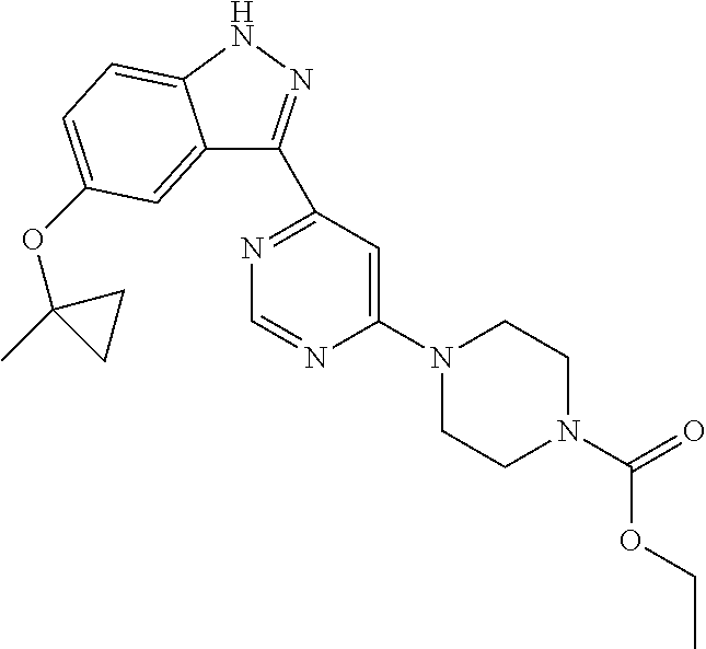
C1(C2=NNC3=CC=C(OC4(C)CC4)C=C23)=NC=NC(N2CCN(C(=O)OCC)CC2)=C1
